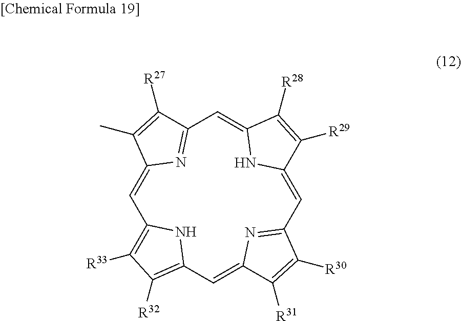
C1=C2N=C(C([R27])=C2C)C=C2NC(=CC3=NC(=CC4=C([R32])C([R33])=C1N4)C([R31])=C3[R30])C([R29])=C2[R28]
